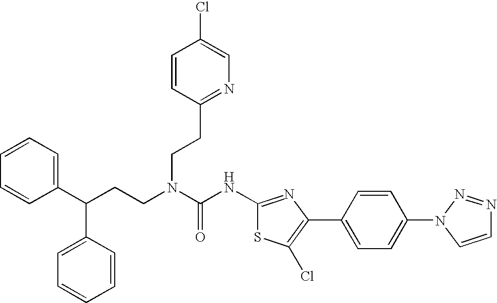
C1(C(CCN(C(NC2=NC(C3=CC=C(N4C=CN=N4)C=C3)=C(Cl)S2)=O)CCC2=NC=C(Cl)C=C2)C2=CC=CC=C2)=CC=CC=C1
